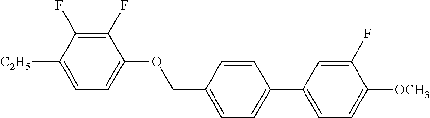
C1(F)=C(F)C([C2H5])=CC=C1OCC1=CC=C(C2=CC=C([OCH3])C(F)=C2)C=C1
